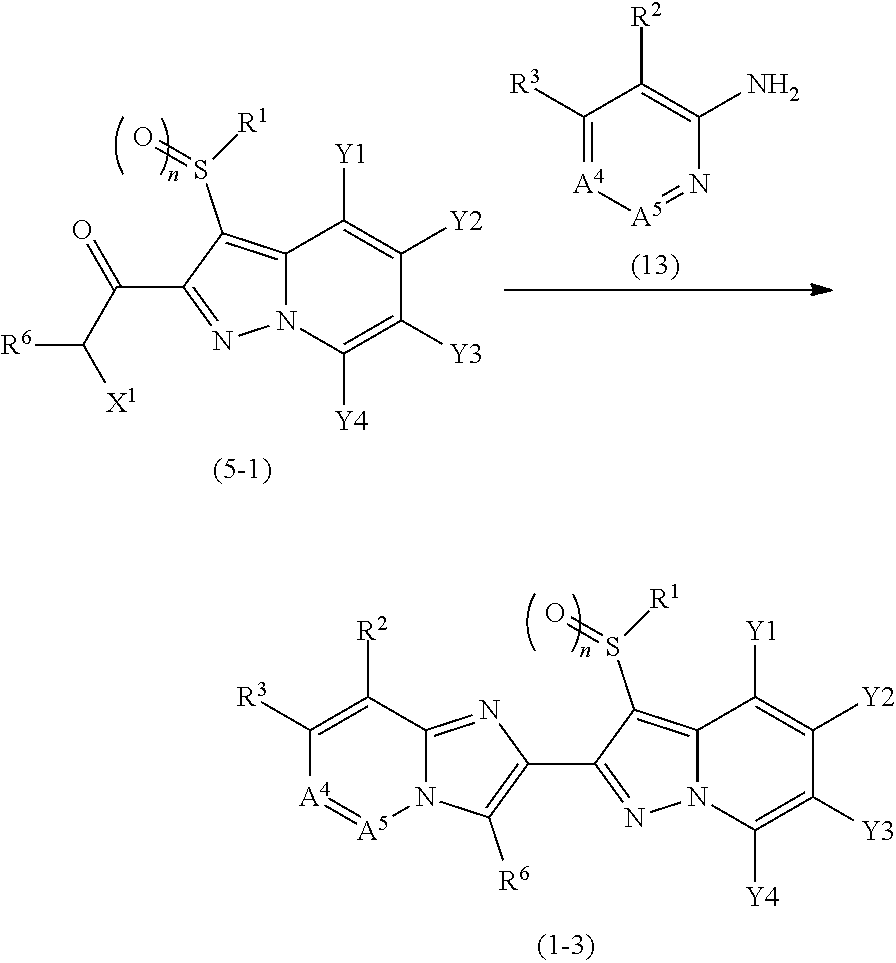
C12=C(S([R1])=O)C(C3=C([R6])N4C(=N3)C([R2])=C([R3])[A4]=[A5]4)=NN1C([Y4])=C([Y3])C([Y2])=C2[Y1].C12=C(S([R1])=O)C(C(C([X1])[R6])=O)=NN1C([Y4])=C([Y3])C([Y2])=C2[Y1].C1([R3])=[A4][A5]=NC(N)=C1[R2]
